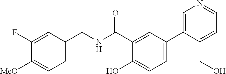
C1=C(CNC(C2=CC(C3=CN=CC=C3CO)=CC=C2O)=O)C=C(F)C([MeO])=C1
